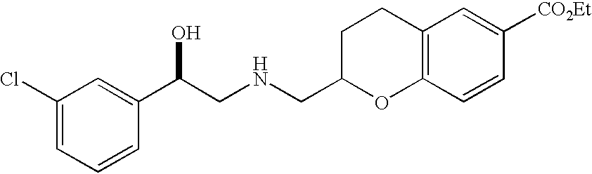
C12=C(C=CC([CO2Et])=C1)OC(CNCC(C1=CC(Cl)=CC=C1)O)CC2
